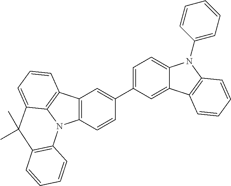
C12=C(C=CC(C3=CC=C4C(=C3)C3=C(N4C4=CC=CC=C4)C=CC=C3)=C1)N1C3=C2C=CC=C3C(C)(C)C2=C1C=CC=C2
